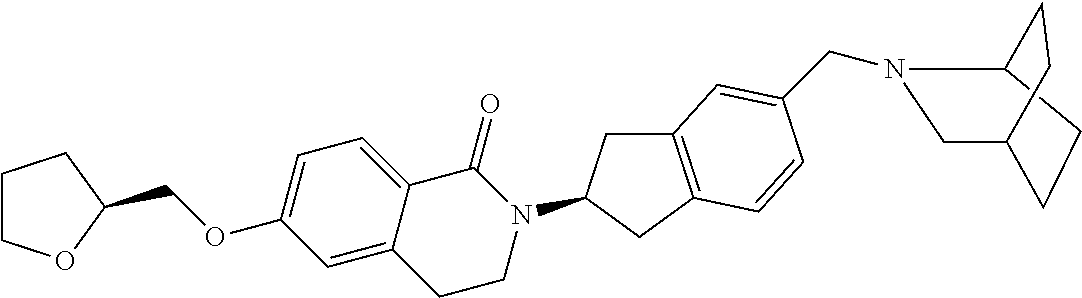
C1COC(COC2=CC=C3C(=C2)CCN(C2CC4=C(C2)C=CC(CN2C5CCC(CC5)C2)=C4)C3=O)C1
